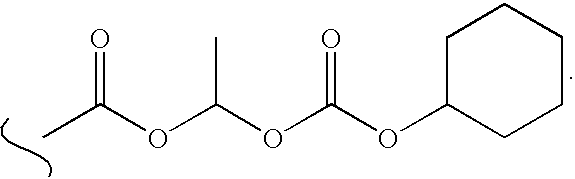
CC(OC(OC(=O)OC1CCCCC1)C)=O
